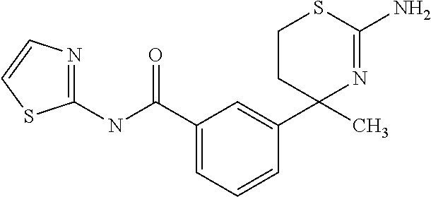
C1(NC(C2=CC=CC(C3(C)N=C(N)SCC3)=C2)=O)=NC=CS1
